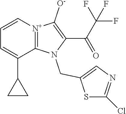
[N+]12=C(N(CC3=CN=C(Cl)S3)C(C(C(F)(F)F)=O)=C1[O-])C(C1CC1)=CC=C2
